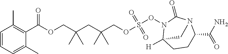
C1(C(OCC(CC(COS(=O)(=O)ON2C3([H])CCC(C(N)=O)N(C2=O)C3)(C)C)(C)C)=O)=C(C)C=CC=C1C
